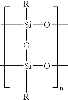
[R][Si](C)(OC)O[Si](OC)([R])C
